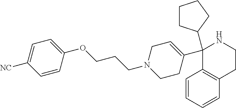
C1(C2=CCN(CCCOC3=CC=C([NC])C=C3)CC2)(C2CCCC2)C2=C(CCN1)C=CC=C2
